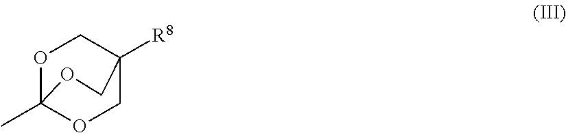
O1C2(C)OCC([R8])(C1)CO2
